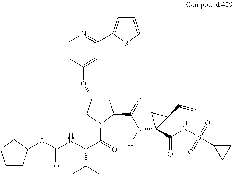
C1CC(OC(NC(C(=O)N2C(C(=O)N([H])C3(C(NS(C4CC4)(=O)=O)=O)C(C=C)C3)CC(OC3=CC(C4=CC=CS4)=NC=C3)C2)C(C)(C)C)=O)CC1
